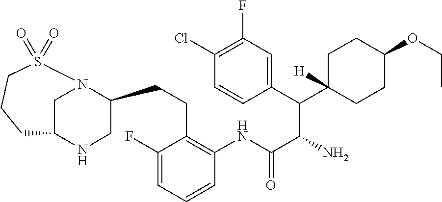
C1N2C(CCC3=C(NC(C(N)C(C4=CC(F)=C(Cl)C=C4)C4([H])CCC(OCC)CC4)=O)C=CC=C3F)CNC1CCCS2(=O)=O
